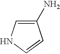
C1(N)=CNC=C1
